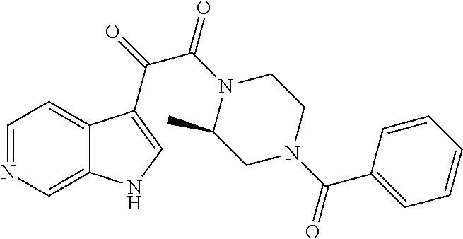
C1=NC=C2C(=C1)C(C(=O)C(N1C(C)CN(C(C3=CC=CC=C3)=O)CC1)=O)=CN2
